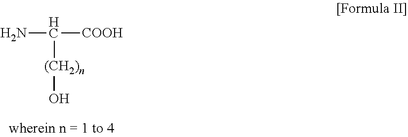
NC([COOH])[(CH2)n]O
